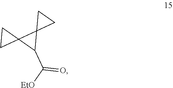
C12(C(C([EtO])=O)C13CC3)CC2
